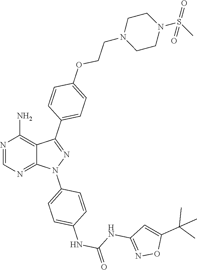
N1=CN=C2C(=C1N)C(C1=CC=C(OCCN3CCN(S(C)(=O)=O)CC3)C=C1)=NN2C1=CC=C(NC(NC2=NOC(C(C)(C)C)=C2)=O)C=C1
